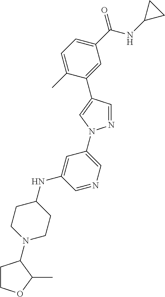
C1=C(C)C(C2=CN(C3=CN=CC(NC4CCN(C5CCOC5C)CC4)=C3)N=C2)=CC(C(NC2CC2)=O)=C1
